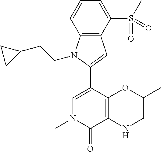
C1(C2=CN(C)C(=O)C3=C2OC(C)CN3)=CC2=C(N1CCC1CC1)C=CC=C2S(C)(=O)=O
